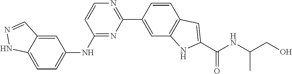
C1(NC2=CC=C3C(=C2)C=NN3)=NC(C2=CC3=C(C=C2)C=C(C(NC(CO)C)=O)N3)=NC=C1
